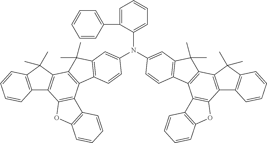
C12=C(C(C)(C)C3=C1C1=C(C4=C3C(C)(C)C3=C4C=CC(N(C4=CC=CC=C4C4=CC=CC=C4)C4=CC5=C(C6=C(C7=C(C8=C(C7(C)C)C=CC=C8)C7=C6C6=C(O7)C=CC=C6)C5(C)C)C=C4)=C3)C3=C(O1)C=CC=C3)C=CC=C2
